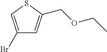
C1(Br)=CSC(COCC)=C1
